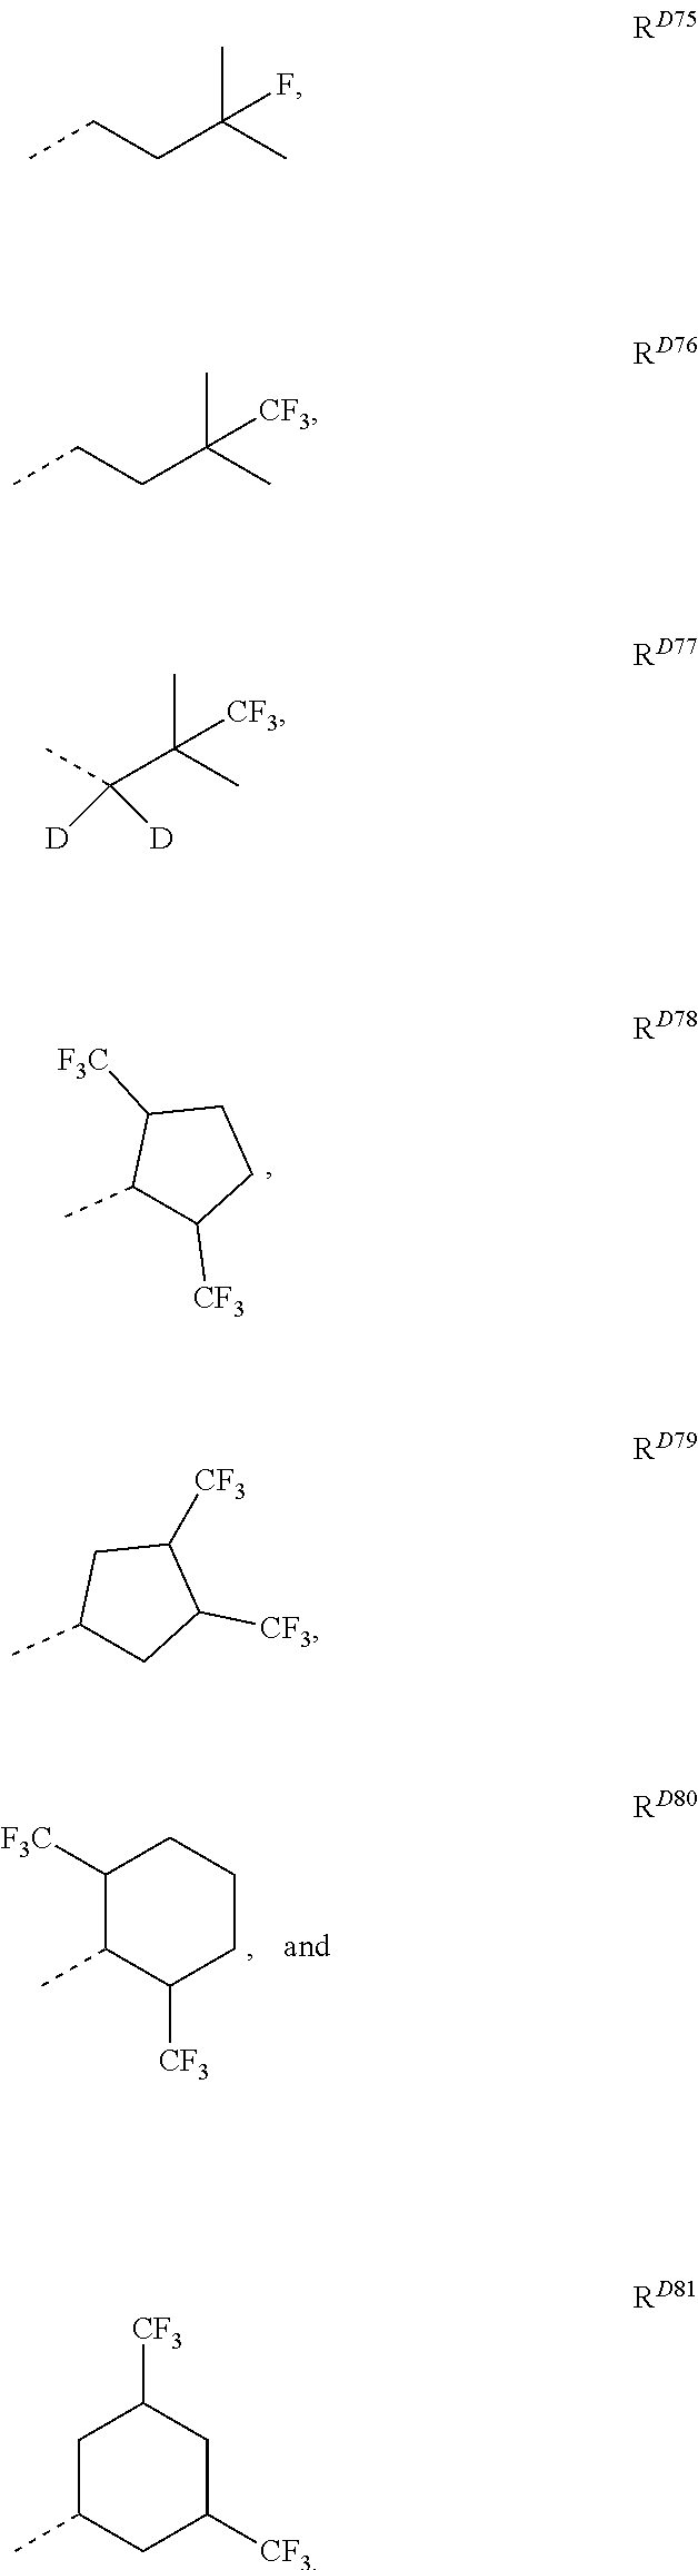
C1([CF3])CCC([F3C])C1C.C1([F3C])C(C)C([CF3])CCC1.CCCC(C)(C)F.CCCC(C)(C)[CF3].CC(C(C)(C)[CF3])([D])[D].C1C([CF3])C([CF3])CC1C.C1C(C)CC([CF3])CC1[CF3]
